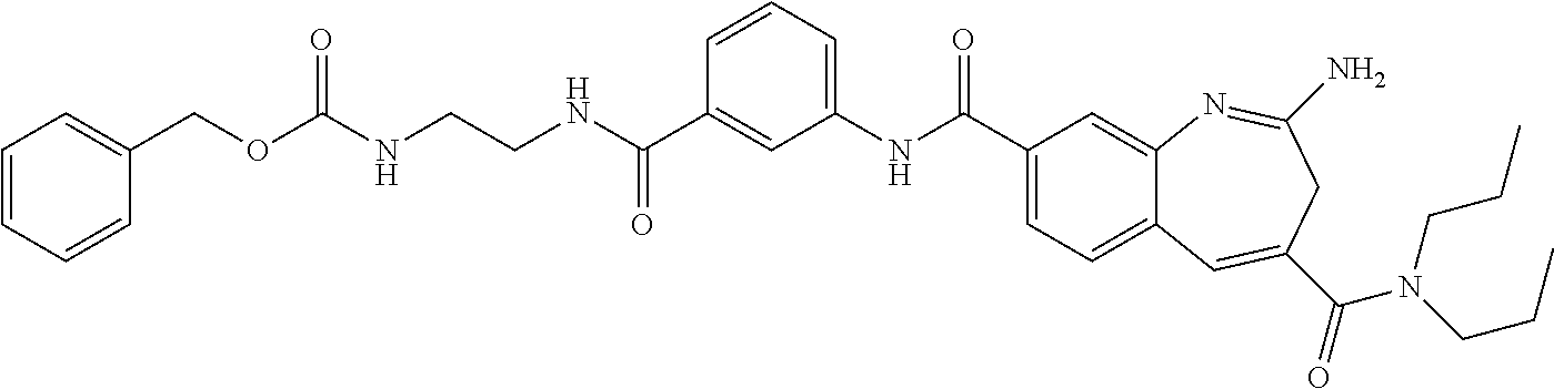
N(C(C1=CC(NC(C2=CC=C3C(=C2)N=C(N)CC(C(=O)N(CCC)CCC)=C3)=O)=CC=C1)=O)CCNC(=O)OCC1=CC=CC=C1
